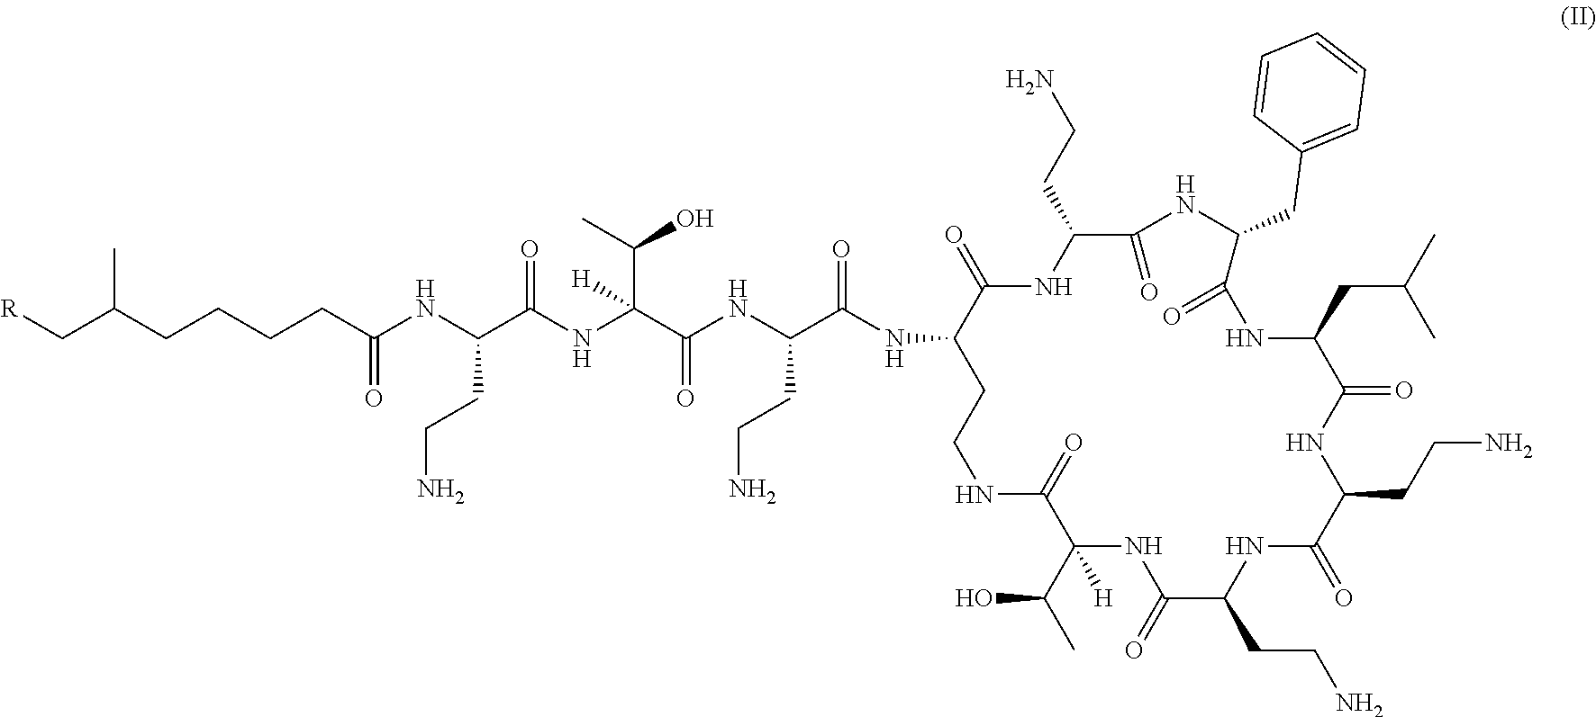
[R]CC(CCCCC(NC(C(NC(C(NC(C(NC1C(=O)NC(CCN)C(=O)NC(CC2=CC=CC=C2)C(=O)NC(CC(C)C)C(=O)NC(CCN)C(=O)NC(CCN)C(=O)NC(C(C)O)([H])C(=O)NCC1)=O)CCN)=O)(C(C)O)[H])=O)CCN)=O)C
